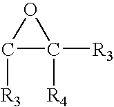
C1([R3])C([R4])([R3])O1
